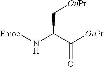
C(=O)(C(N[Fmoc])C[OnPr])[OnPr]
